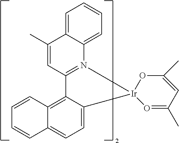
C1=C2C(=CC=C1)N1=C(C=C2C)C2=C3C(=CC=C2[Ir]12OC(C)=CC(C)=O2)C=CC=C3
